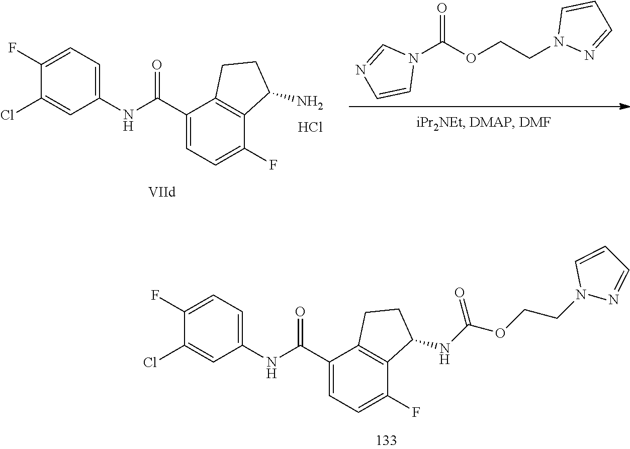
C1(Cl)=CC(NC(C2=CC=C(F)C3=C2CCC3NC(OCCN2N=CC=C2)=O)=O)=CC=C1F.N1(C(OCCN2N=CC=C2)=O)C=NC=C1.C1(Cl)=CC(NC(C2=CC=C(F)C3=C2CCC3N)=O)=CC=C1F.Cl
